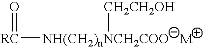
[RC]([NH(CH2)nNCH2COO   M][CH2CH2OH])=O
